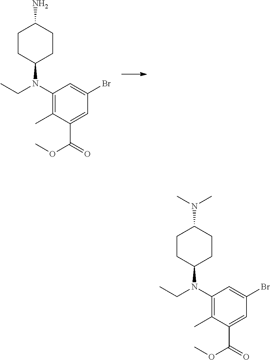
C1(N(CC)C2CCC(N)CC2)=C(C)C(C(=O)OC)=CC(Br)=C1.C1(N(CC)C2CCC(N(C)C)CC2)=C(C)C(C(=O)OC)=CC(Br)=C1
